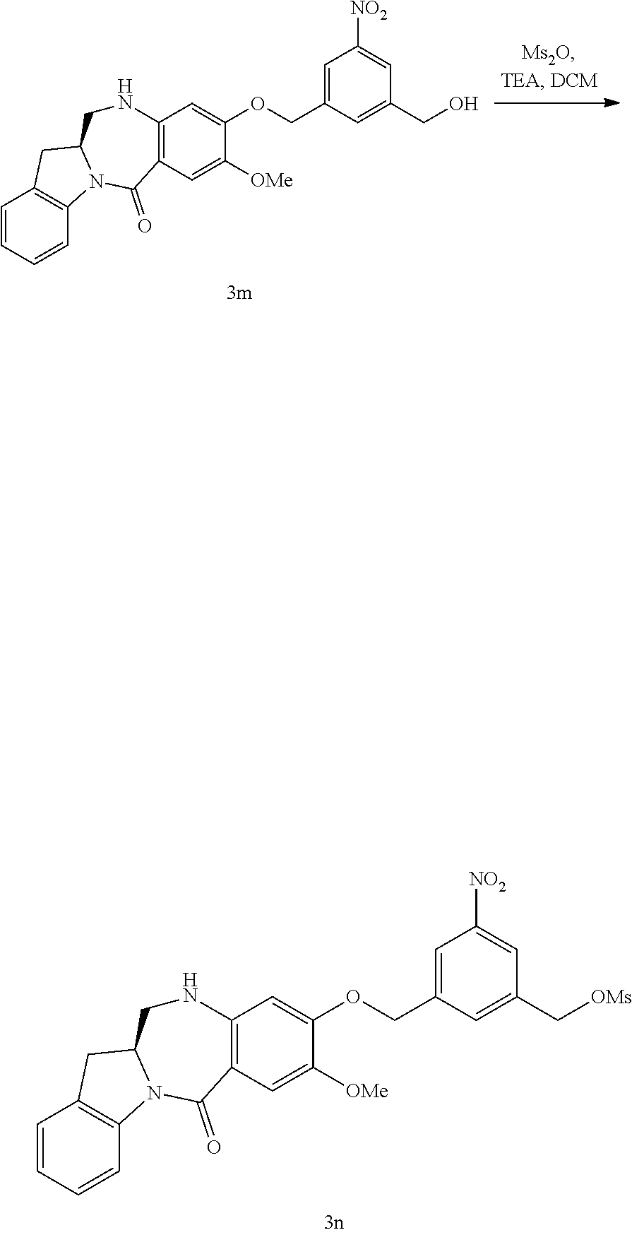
C1=CC=CC2=C1CC1N2C(=O)C2=C(C=C(OCC3=CC([NO2])=CC(CO)=C3)C([OMe])=C2)NC1.C1=CC=CC2=C1CC1N2C(=O)C2=C(C=C(OCC3=CC([NO2])=CC(C[OMs])=C3)C([OMe])=C2)NC1
